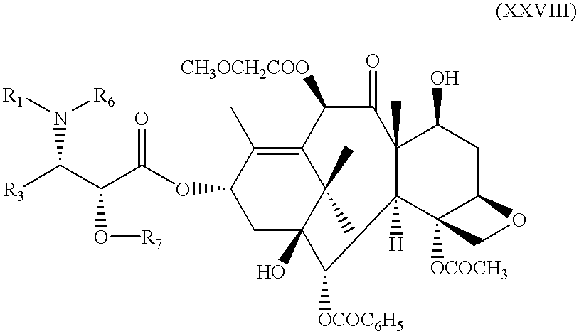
N(C(C(C(=O)OC1CC2(O)C(C)(C)C(=C1C)C([CH3OCH2COO])C(=O)C1(C)C([H])(C2[OCOC6H5])C2([OCOCH3])C(CC1O)OC2)O[R7])[R3])([R6])[R1]
